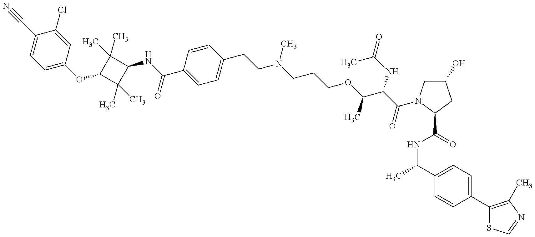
C1=C(OC2C(C)(C)C(NC(=O)C3=CC=C(CCN(CCCOC(C(C(=O)N4CC(O)CC4C(=O)NC(C)C4=CC=C(C5=C(C)N=CS5)C=C4)NC(=O)C)C)C)C=C3)C2(C)C)C=C(Cl)C(C#N)=C1
